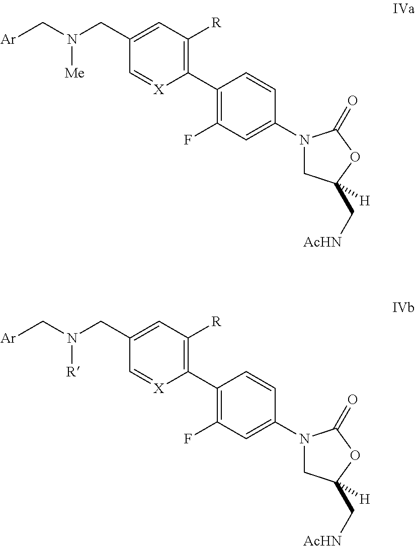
C1=C(CN(C[Ar])[Me])C=[X]C(C2=C(F)C=C(N3CC(C[AcHN])([H])OC3=O)C=C2)=C1[R].C1=C(CN(C[Ar])[R])C=[X]C(C2=C(F)C=C(N3CC(C[AcHN])([H])OC3=O)C=C2)=C1[R]
